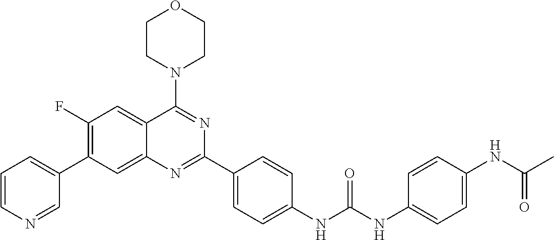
C1(F)=C(C2=CC=CN=C2)C=C2C(=C1)C(N1CCOCC1)=NC(C1=CC=C(NC(NC3=CC=C(NC(C)=O)C=C3)=O)C=C1)=N2
